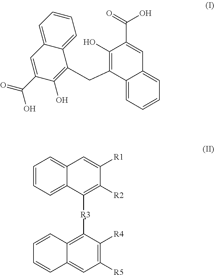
C1=CC=C2C(=C1)C=C([R1])C([R2])=C2[R3]C1=C2C(=CC([R5])=C1[R4])C=CC=C2.C12=CC=CC=C1C=C(C(=O)O)C(O)=C2CC1=C(O)C(C(=O)O)=CC2=CC=CC=C21
